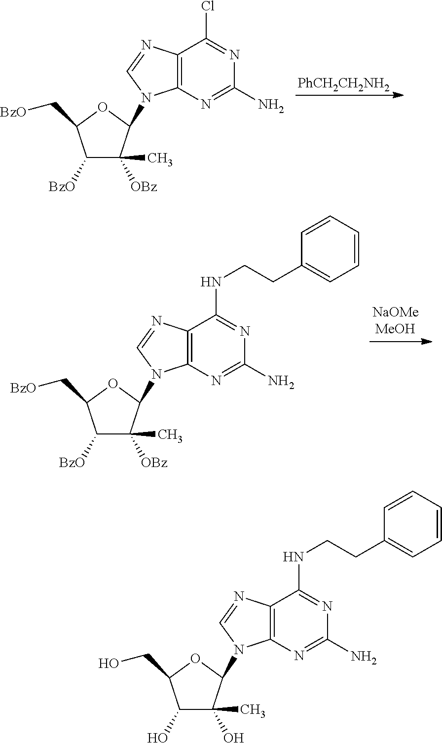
C1([BzO])C([OBz])(C)C(N2C3=C(C(Cl)=NC(N)=N3)N=C2)OC1C[BzO].[PhCH2CH2NH2].C1(O)C(O)(C)C(N2C3=C(C(NCCC4=CC=CC=C4)=NC(N)=N3)N=C2)OC1CO.C1([BzO])C([OBz])(C)C(N2C3=C(C(NCCC4=CC=CC=C4)=NC(N)=N3)N=C2)OC1C[BzO]
